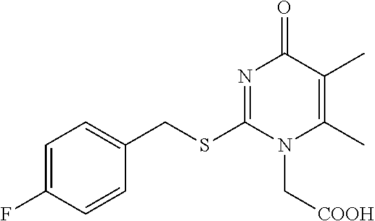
C1=C(F)C=CC(CSC2=NC(=O)C(C)=C(C)N2C[COOH])=C1
